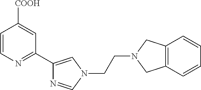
C1=CN=C(C2=CN(CCN3CC4=C(C3)C=CC=C4)C=N2)C=C1[COOH]
